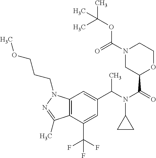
C(N(C(=O)C1OCCN(C(=O)OC(C)(C)C)C1)C1CC1)(C)C1=CC2=C(C(C(F)(F)F)=C1)C(C)=NN2CCCOC
